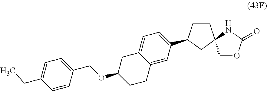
C1CC(C2=CC=C3C(=C2)CCC(OCC2=CC=C(CC)C=C2)C3)CC12COC(=O)N2
